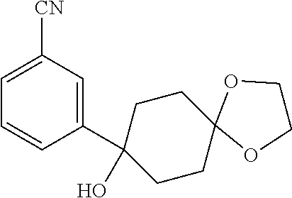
C1(C2(O)CCC3(CC2)OCCO3)=CC([CN])=CC=C1
